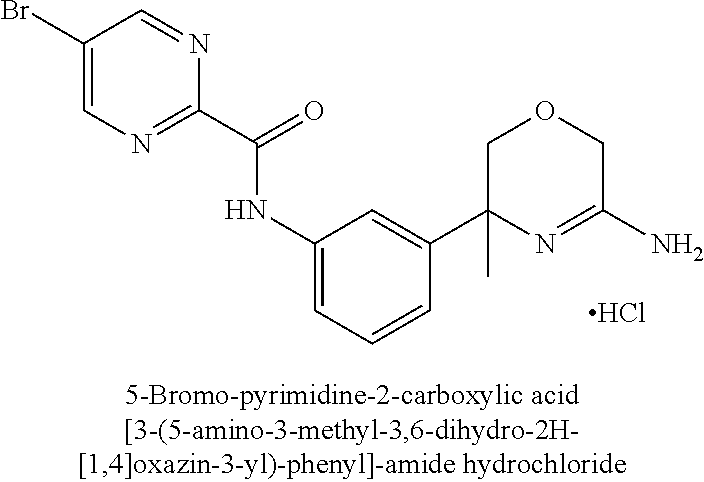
Cl.C1(C(=O)NC2=CC=CC(C3(C)N=C(N)COC3)=C2)=NC=C(Br)C=N1
